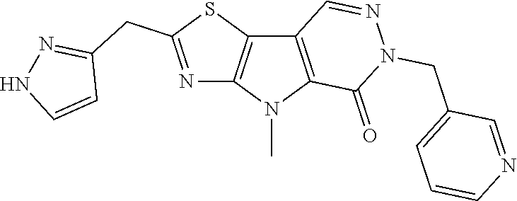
C12=C(N(C)C3=C1C=NN(CC1=CC=CN=C1)C3=O)N=C(CC1=NNC=C1)S2
